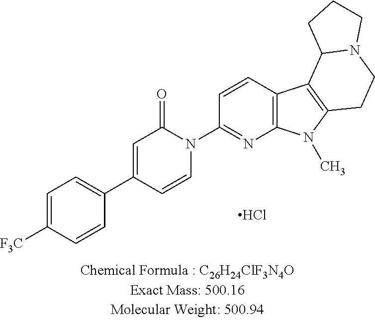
Cl.C1=C([F3C])C=CC(C2=CC(=O)N(C3=NC4=C(C=C3)C3=C(N4C)CCN4C3CCC4)C=C2)=C1
